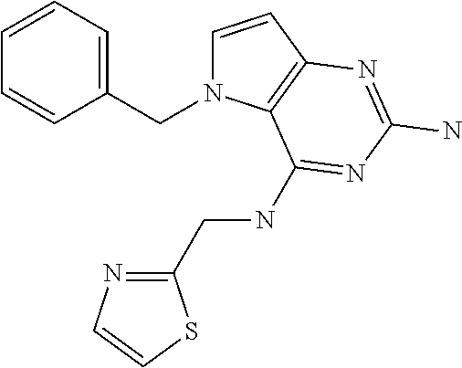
C1=CC2=C(N1CC1=CC=CC=C1)C(NCC1=NC=CS1)=NC(N)=N2
